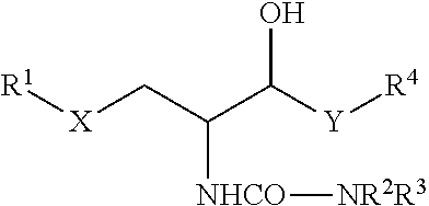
[R1][X]CC(C([Y][R4])O)[NHCO][NR2R3]
